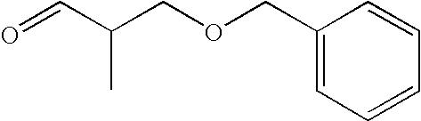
C1(COCC(C=O)C)=CC=CC=C1
